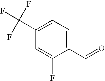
C1=C(C(F)(F)F)C=C(F)C(C=O)=C1
